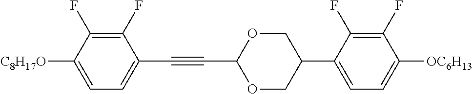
C1(F)=C(F)C([C8H17O])=CC=C1C#CC1OCC(C2=CC=C([OC6H13])C(F)=C2F)CO1
